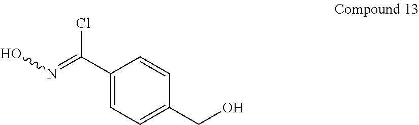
C1(C(=NO)Cl)=CC=C(CO)C=C1
